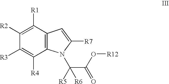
C1([R2])=C([R1])C2=C(C([R4])=C1[R3])N(C(C(=O)O[R12])([R5])[R6])C([R7])=C2
